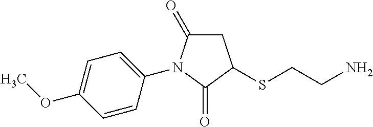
C1(=O)CC(SCCN)C(=O)N1C1=CC=C(OC)C=C1
